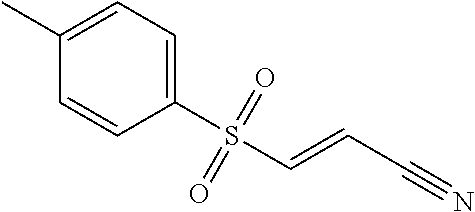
C1(C)=CC=C(S(C=CC#N)(=O)=O)C=C1
